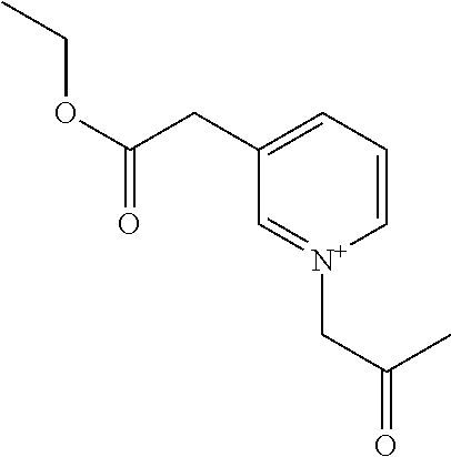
C1=C(CC(OCC)=O)C=[N+](CC(=O)C)C=C1
